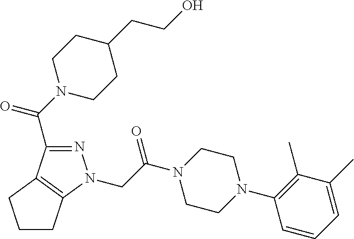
N1=C(C(N2CCC(CCO)CC2)=O)C2=C(N1CC(N1CCN(C3=C(C)C(C)=CC=C3)CC1)=O)CCC2
